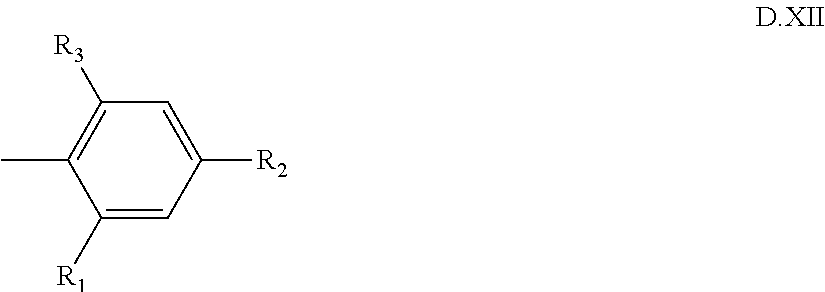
C1([R1])=CC([R2])=CC([R3])=C1C
